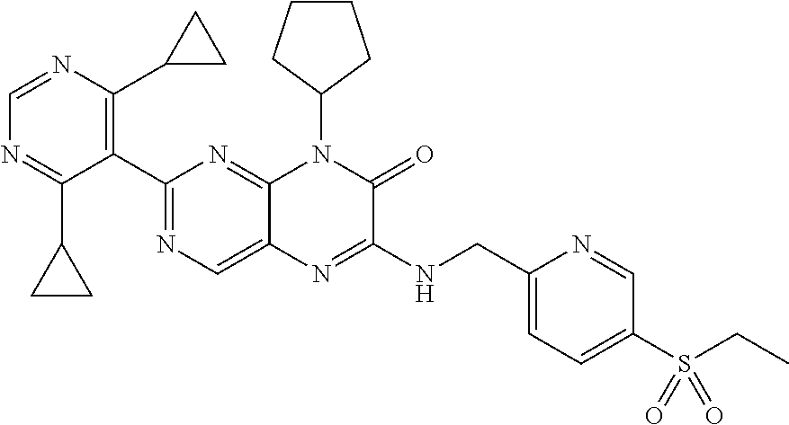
C1(C2=NC=C3C(=N2)N(C2CCCC2)C(=O)C(NCC2=CC=C(S(CC)(=O)=O)C=N2)=N3)=C(C2CC2)N=CN=C1C1CC1
